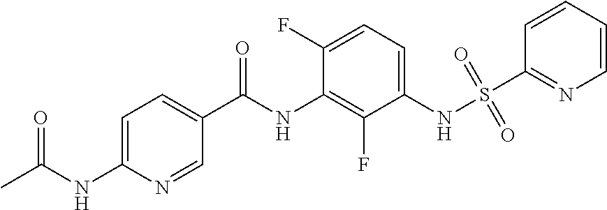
CC(NC1=CC=C(C(NC2=C(F)C(NS(C3=NC=CC=C3)(=O)=O)=CC=C2F)=O)C=N1)=O
